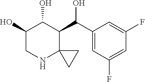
C1(O)CNC2(C(C(C3=CC(F)=CC(F)=C3)O)C1O)CC2
